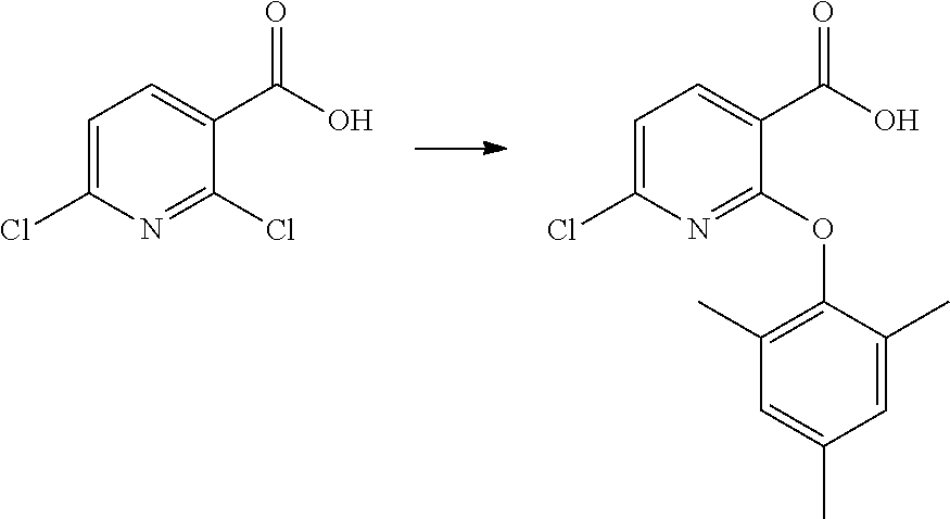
C1=C(Cl)N=C(Cl)C(C(O)=O)=C1.C1=C(Cl)N=C(OC2=C(C)C=C(C)C=C2C)C(C(O)=O)=C1
